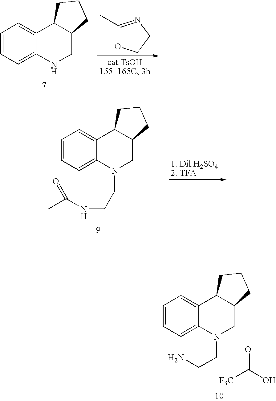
C1=CC=C2C(=C1)C1C(CN2)CCC1.C1(C)=NCCO1.C1=CC=C2C(=C1)C1C(CN2CCN)CCC1.[F3C]C(O)=O.C1=CC=C2C(=C1)C1C(CN2CCNC(C)=O)CCC1
